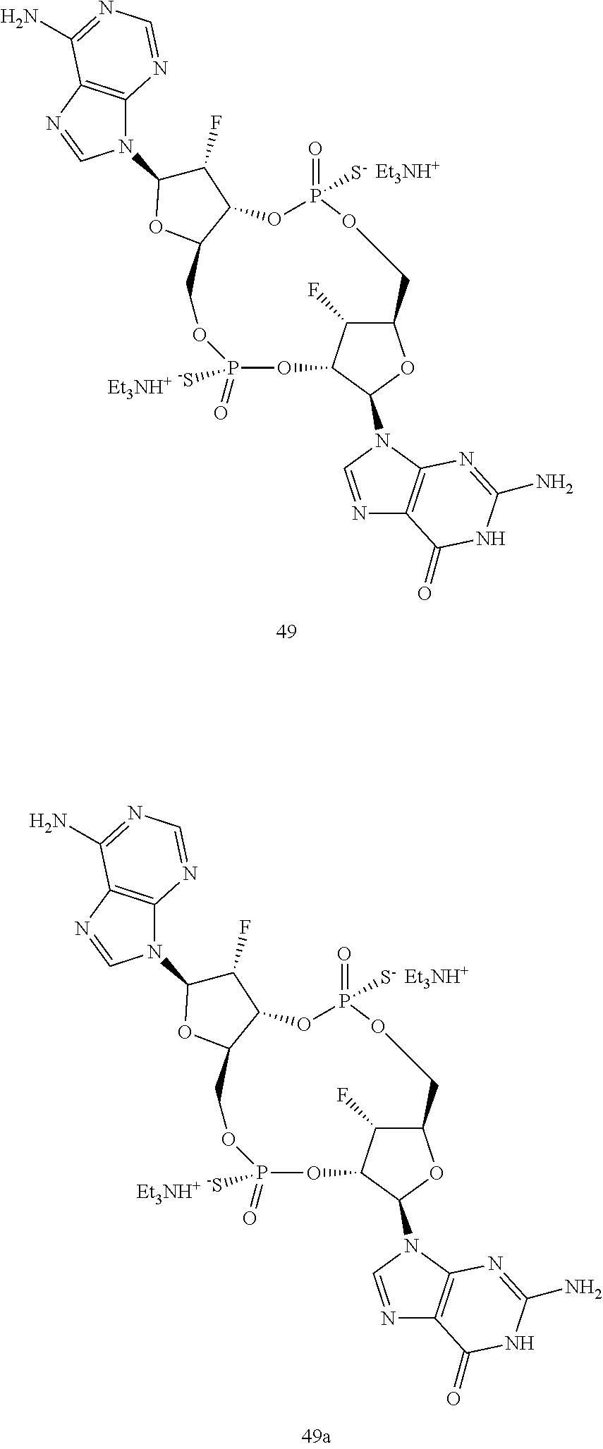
[Et3NH+].[Et3NH+].C12C(C(F)C(N3C4=C(N=C3)C(N)=NC=N4)O1)OP(=O)([S-])OCC1C(F)C(C(N3C4=C(N=C3)C(=O)NC(N)=N4)O1)OP(=O)([-S])OC2.[Et3NH+].[Et3NH+].C12C(C(F)C(N3C4=C(N=C3)C(N)=NC=N4)O1)OP(=O)([S-])OCC1C(F)C(C(N3C4=C(N=C3)C(=O)NC(N)=N4)O1)OP(=O)([-S])OC2
